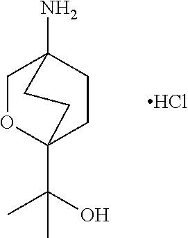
C1OC2(C(C)(O)C)CCC1(N)CC2.Cl
